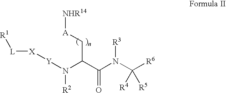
[A](CC(C(N(C([R6])([R4])[R5])[R3])=O)N([R2])[Y][X][L][R1])[NHR14]
